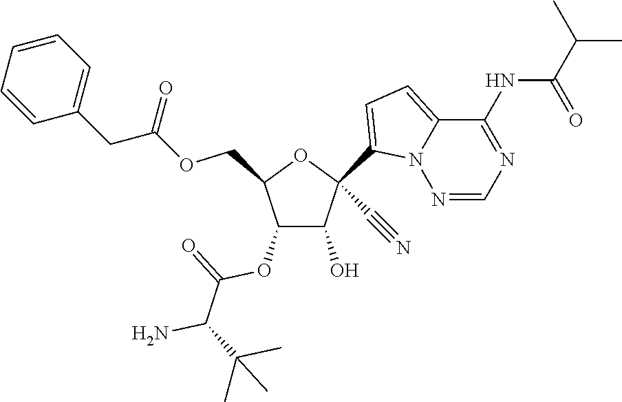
C1(O)C(OC(=O)C(N)C(C)(C)C)C(COC(=O)CC2=CC=CC=C2)OC1(C1=CC=C2N1N=CN=C2NC(=O)C(C)C)C#N
